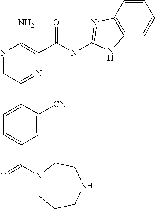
N1=CC(C2=CC=C(C(=O)N3CCCNCC3)C=C2[CN])=NC(C(NC2=NC3=C(C=CC=C3)N2)=O)=C1N
